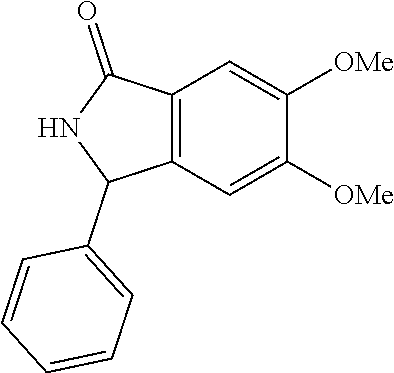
C12=C(C=C([OMe])C([OMe])=C1)C(C1=CC=CC=C1)NC2=O
